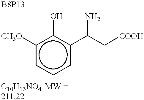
c1([CH3O])cccc(C(C[COOH])N)c1O
